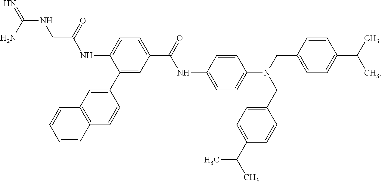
C(NCC(NC1=CC=C(C(=O)NC2=CC=C(N(CC3=CC=C(C(C)C)C=C3)CC3=CC=C(C(C)C)C=C3)C=C2)C=C1C1=CC2=C(C=C1)C=CC=C2)=O)(N)=N
